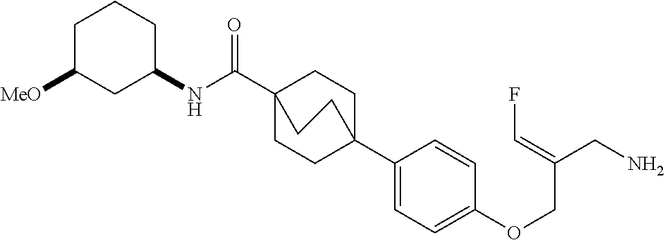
C1C([MeO])CC(NC(C23CCC(C4=CC=C(OCC(CN)=CF)C=C4)(CC2)CC3)=O)CC1
